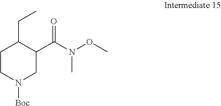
C1(C(N(OC)C)=O)CN([Boc])CCC1CC
